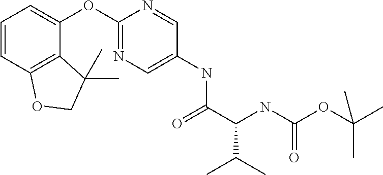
C1=CC2=C(C(OC3=NC=C(NC(C(NC(OC(C)(C)C)=O)C(C)C)=O)C=N3)=C1)C(C)(C)CO2
